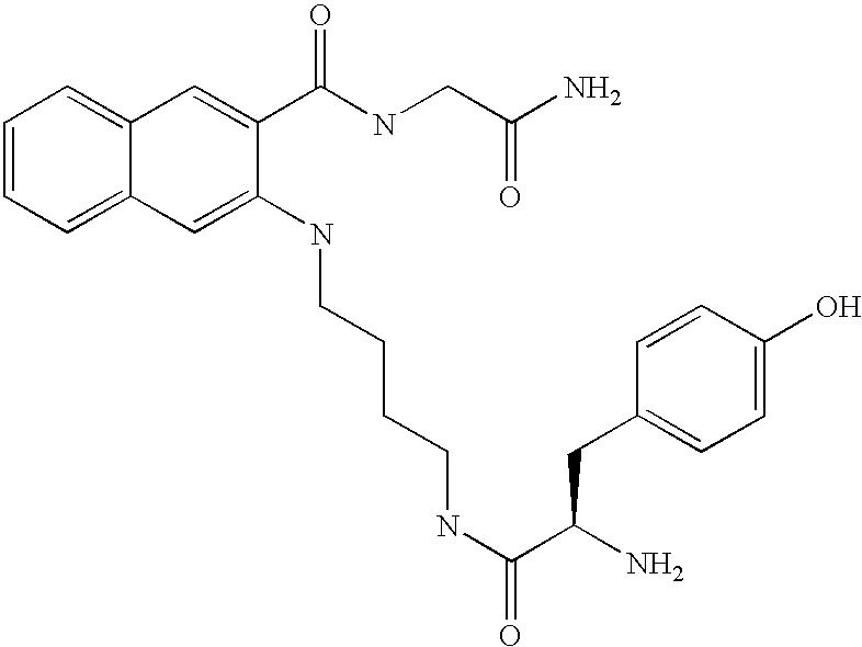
C1=CC=C2C(=C1)C=C(C(NCC(N)=O)=O)C(NCCCCNC(=O)C(N)CC1=CC=C(O)C=C1)=C2
